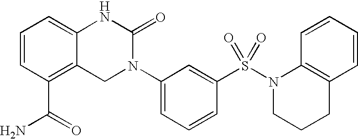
C1=CC(C(N)=O)=C2C(=C1)NC(=O)N(C1=CC=CC(S(N3CCCC4=C3C=CC=C4)(=O)=O)=C1)C2
